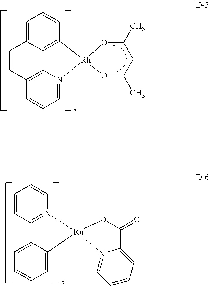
C1=CC2=N(C=C1)[Ru]1(C3=CC=CC=C23)N2=CC=CC=C2C(=O)O1.C1=C2C3=C(C=C1)[Rh]1(N4=CC=CC(=C34)C=C2)OC(C)CC(C)O1
